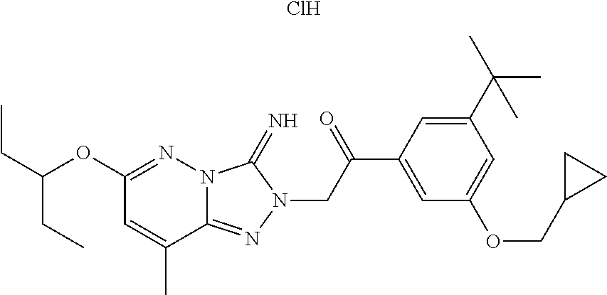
C(OC1=NN2C(=NN(CC(C3=CC(OCC4CC4)=CC(C(C)(C)C)=C3)=O)C2=N)C(C)=C1)(CC)CC.Cl
